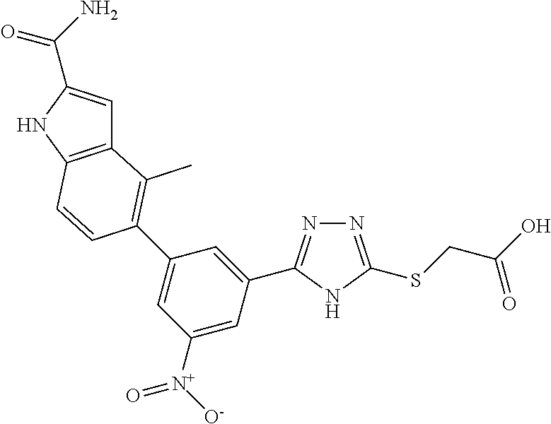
N1=C(SCC(O)=O)NC(C2=CC(C3=C(C)C4=C(NC(C(N)=O)=C4)C=C3)=CC([N+]([O-])=O)=C2)=N1
